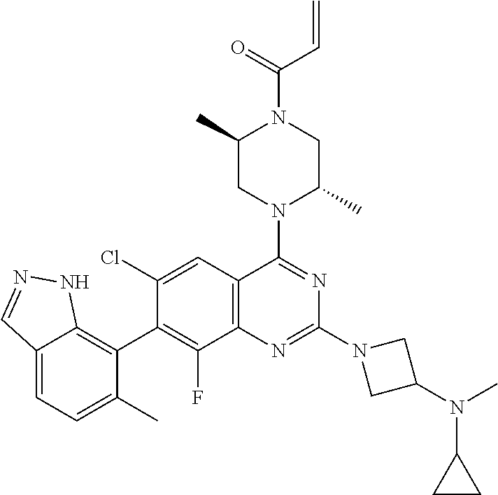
C12=CC=C(C)C(C3=C(F)C4=C(C=C3Cl)C(N3C(C)CN(C(=O)C=C)C(C)C3)=NC(N3CC(N(C)C5CC5)C3)=N4)=C1NN=C2
